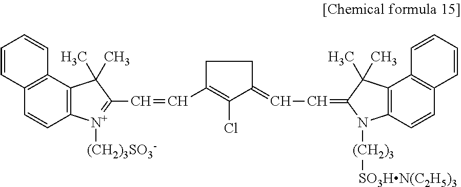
C1C(C=CC2=[N+]([(CH2)3SO3-])C3=C(C2(C)C)C2=C(C=C3)C=CC=C2)=C(Cl)C(=CC=C2C(C)(C)C3=C(C=CC4=C3C=CC=C4)N2[(CH2)3][SO3HN(C2H5)3])C1
